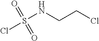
S(NCCCl)(=O)(=O)Cl
